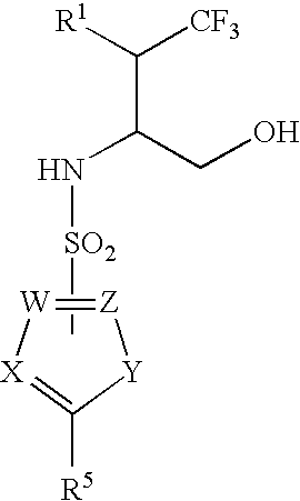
[X]1=C([R5])[Y][Z]=[W]1.C[SO2]NC(C([CF3])[R1])CO
